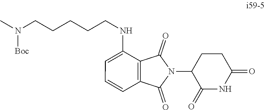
C1=CC=C(NCCCCCN(C)[Boc])C2=C1C(=O)N(C1C(=O)NC(=O)CC1)C2=O
